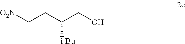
[O2N]CCC(CO)[i-Bu]
